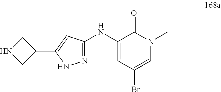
C1(NC2=NNC(C3CNC3)=C2)=CC(Br)=CN(C)C1=O
